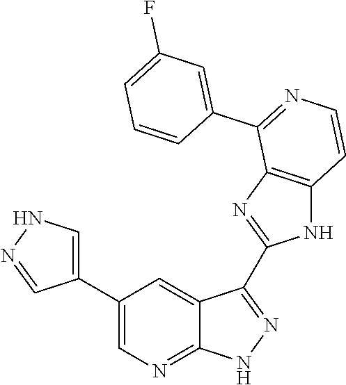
C1(C2=CN=C3C(=C2)C(C2=NC4=C(N2)C=CN=C4C2=CC(F)=CC=C2)=N[N H]3)=CNN=C1
